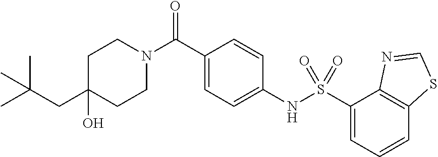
C1(O)(CC(C)(C)C)CCN(C(C2=CC=C(NS(C3=CC=CC4=C3N=CS4)(=O)=O)C=C2)=O)CC1
